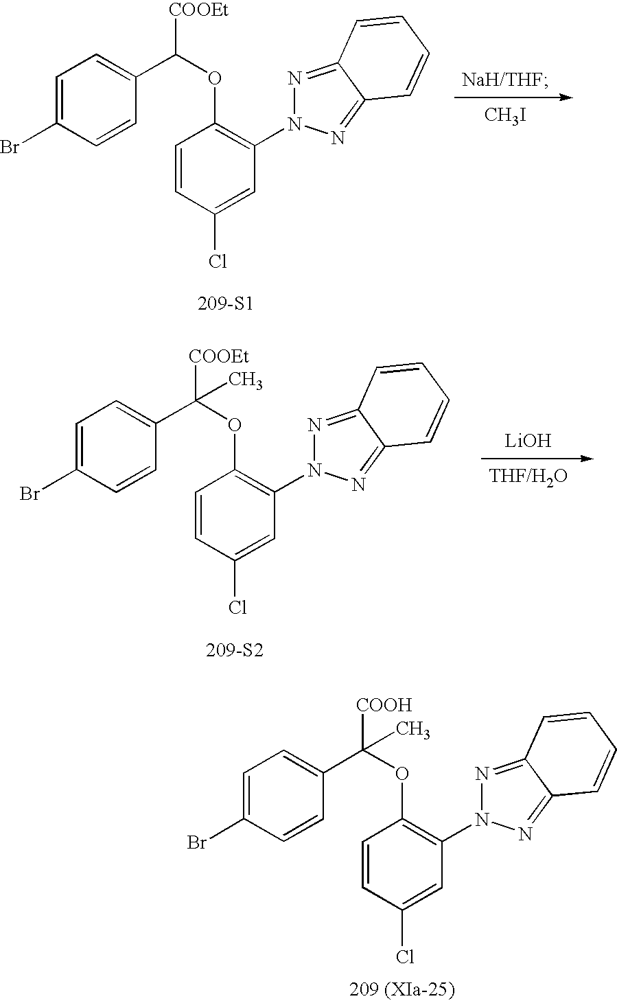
[209-S1].C1=C(Br)C=CC(C([COOEt])OC2=C(N3N=C4C(=N3)C=CC=C4)C=C(Cl)C=C2)=C1.[CH3I].C1=C(Br)C=CC(C([COOEt])(OC2=C(N3N=C4C(=N3)C=CC=C4)C=C(Cl)C=C2)C)=C1.[209-S2].[LiOH].[209 (XIa-25)].C1(OC([COOH])(C2=CC=C(Br)C=C2)C)=C(N2N=C3C(=N2)C=CC=C3)C=C(Cl)C=C1
